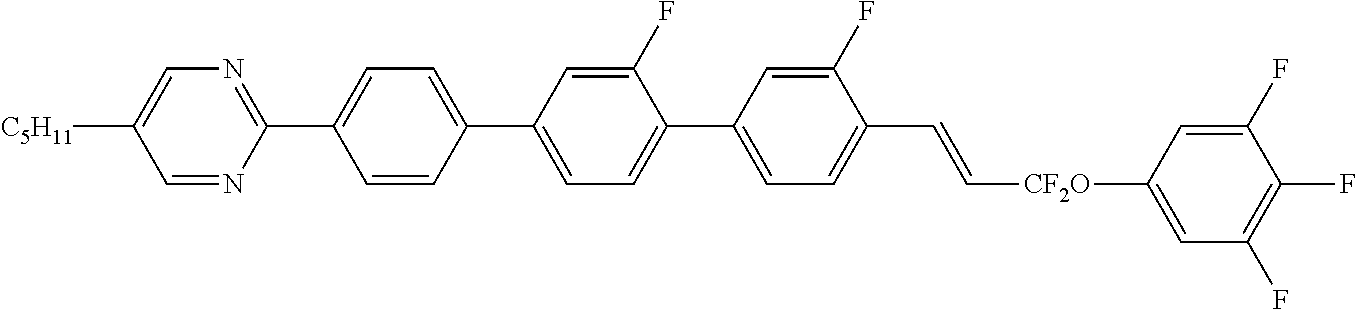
C1=C(C2=CC=C(C3=CC=C(C=C[CF2O]C4=CC(F)=C(F)C(F)=C4)C(F)=C3)C(F)=C2)C=CC(C2=NC=C([C5H11])C=N2)=C1
